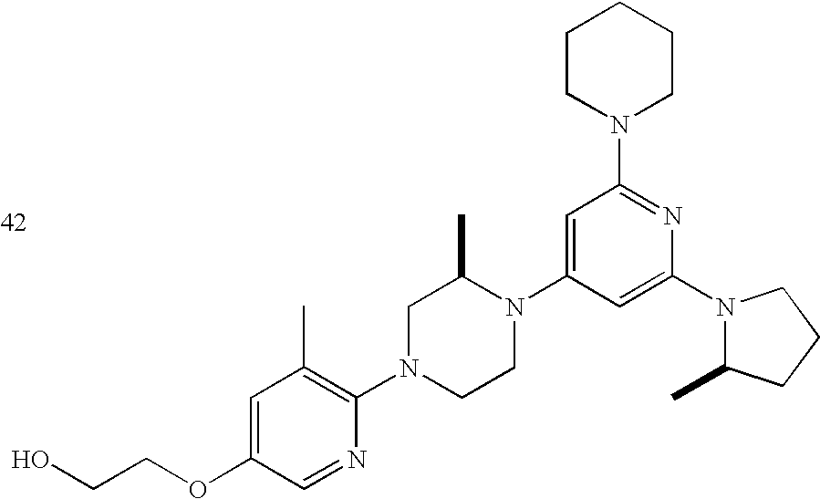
C1=C(OCCO)C=NC(N2CCN(C3=CC(N4CCCCC4)=NC(N4C(C)CCC4)=C3)C(C)C2)=C1C
